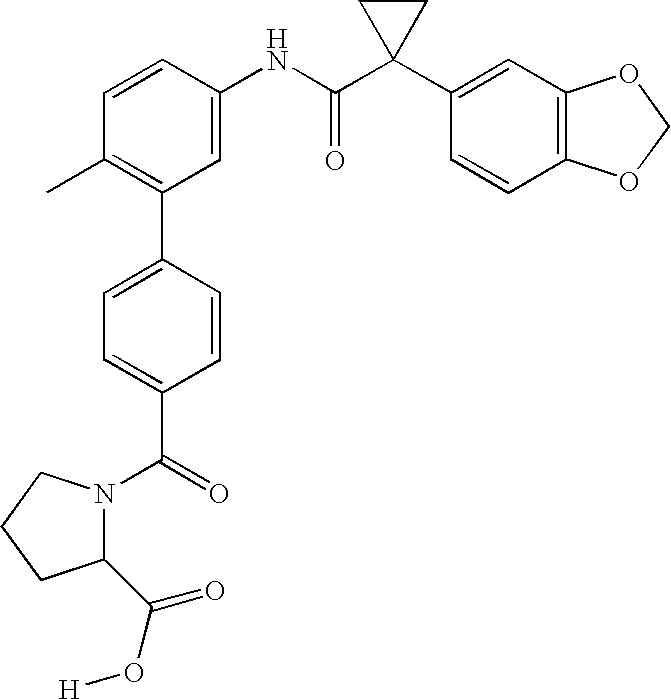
C1(NC(C2(C3=CC4=C(C=C3)OCO4)CC2)=O)=CC(C2=CC=C(C(=O)N3C(C(=O)O[H])CCC3)C=C2)=C(C)C=C1
